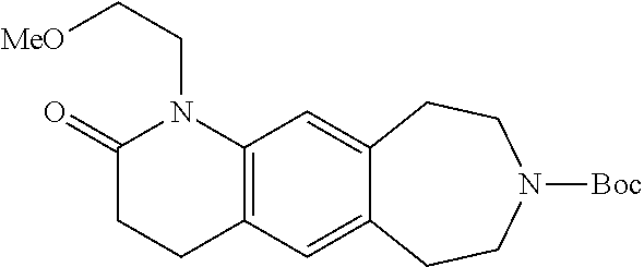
C12=C(C=C3C(=C1)CCN([Boc])CC3)N(CC[MeO])C(=O)CC2
